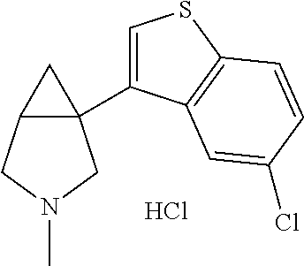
Cl.C12(C3=CSC4=C3C=C(Cl)C=C4)C(CN(C)C1)C2
